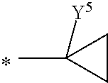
CC1([Y5])CC1
